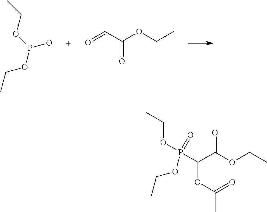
OP(OCC)OCC.O=CC(OCC)=O.C(C(OCC)=O)(OC(=O)C)P(OCC)(=O)OCC
